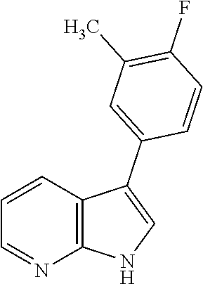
C1=CC2=C(N=C1)NC=C2C1=CC(C)=C(F)C=C1
